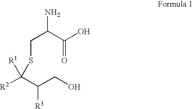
S(C([R1])([R2])C(CO)[R3])CC(N)C(O)=O
